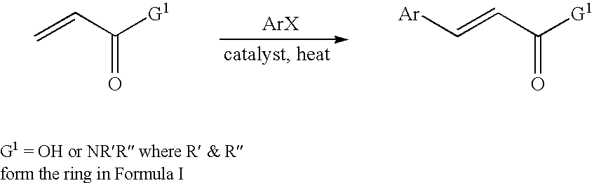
C=CC([G1])=O.[Ar]C=CC([G1])=O
